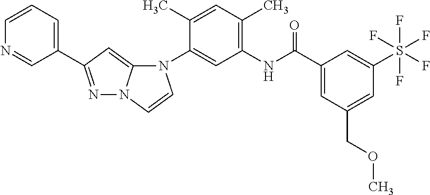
N1=C(C2=CC=CN=C2)C=C2N1C=CN2C1=CC(NC(C2=CC(COC)=CC(S(F)(F)(F)(F)F)=C2)=O)=C(C)C=C1C
